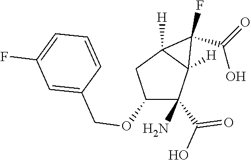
C1(OCC2=CC(F)=CC=C2)C(C(O)=O)(N)C2([H])C([H])(C1)C2(F)C(O)=O
